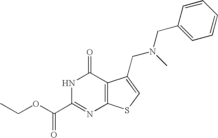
C12=C(SC=C1CN(CC1=CC=CC=C1)C)N=C(C(OCC)=O)NC2=O
